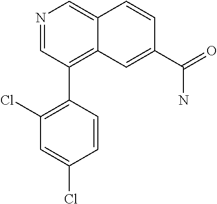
N1=CC(C2=C(Cl)C=C(Cl)C=C2)=C2C(=C1)C=CC(C(=O)N)=C2
